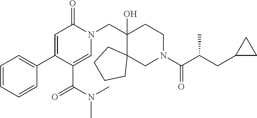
N1(CC2(O)C3(CN(C(=O)C(C)CC4CC4)CC2)CCCC3)C(=O)C=C(C2=CC=CC=C2)C(C(=O)N(C)C)=C1
